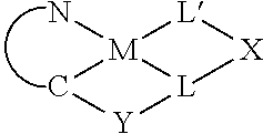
C1[M]2(N)[L]([Y]1)[X][L]2
